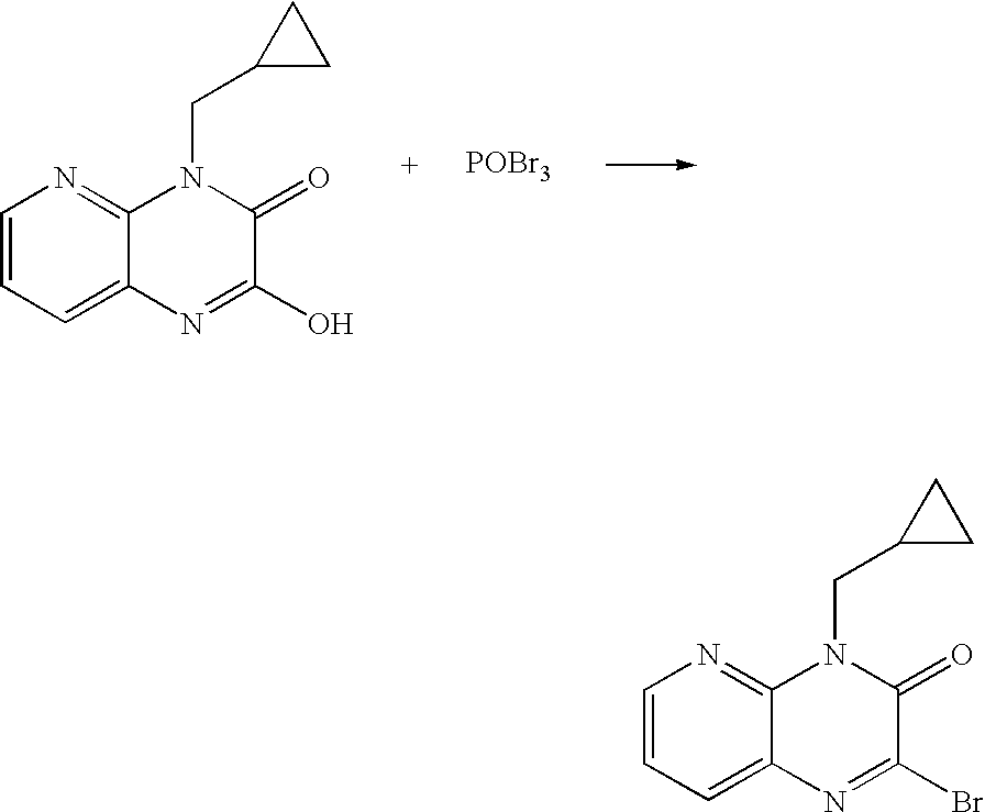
C1=CC=C2C(=N1)N(CC1CC1)C(=O)C(O)=N2.[POBr3].C1=CC=C2C(=N1)N(CC1CC1)C(=O)C(Br)=N2
